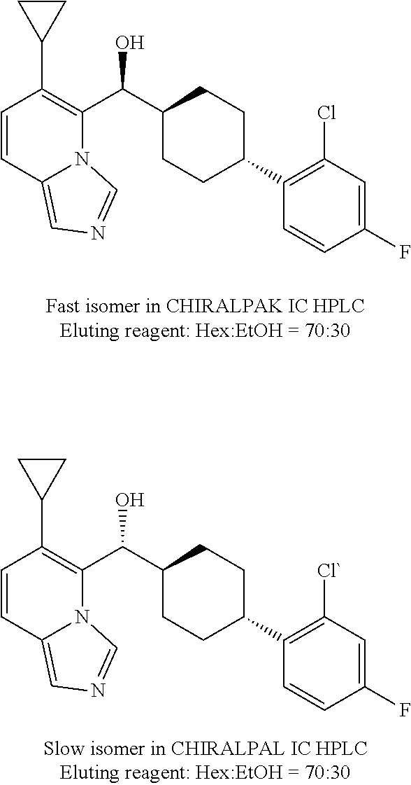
C1=CC2=CN=CN2C(C(C2CCC(C3=C(Cl)C=C(F)C=C3)CC2)O)=C1C1CC1.C1=CC2=CN=CN2C(C(C2CCC(C3=C([Cl`])C=C(F)C=C3)CC2)O)=C1C1CC1
